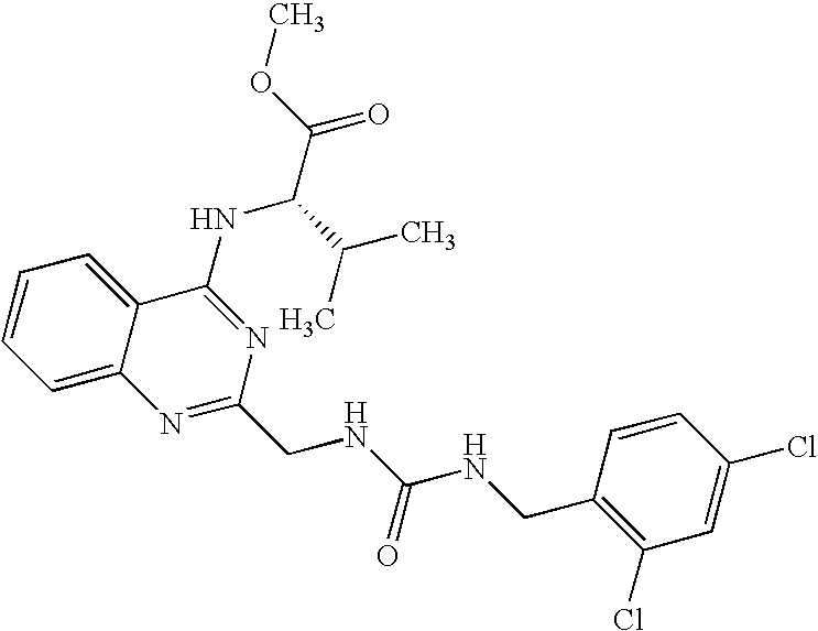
C1=CC=C2C(=C1)C(NC(C(C)C)C(=O)OC)=NC(CNC(NCC1=C(Cl)C=C(Cl)C=C1)=O)=N2
